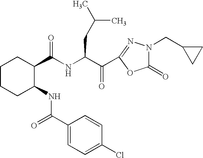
C1(C(NC(CC(C)C)C(=O)C2=NN(CC3CC3)C(=O)O2)=O)CCCCC1NC(C1=CC=C(Cl)C=C1)=O
